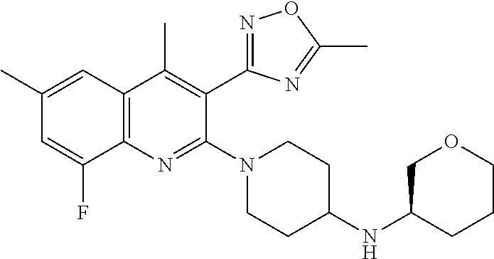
C1(C)=CC2=C(N=C(N3CCC(NC4COCCC4)CC3)C(C3=NOC(C)=N3)=C2C)C(F)=C1
